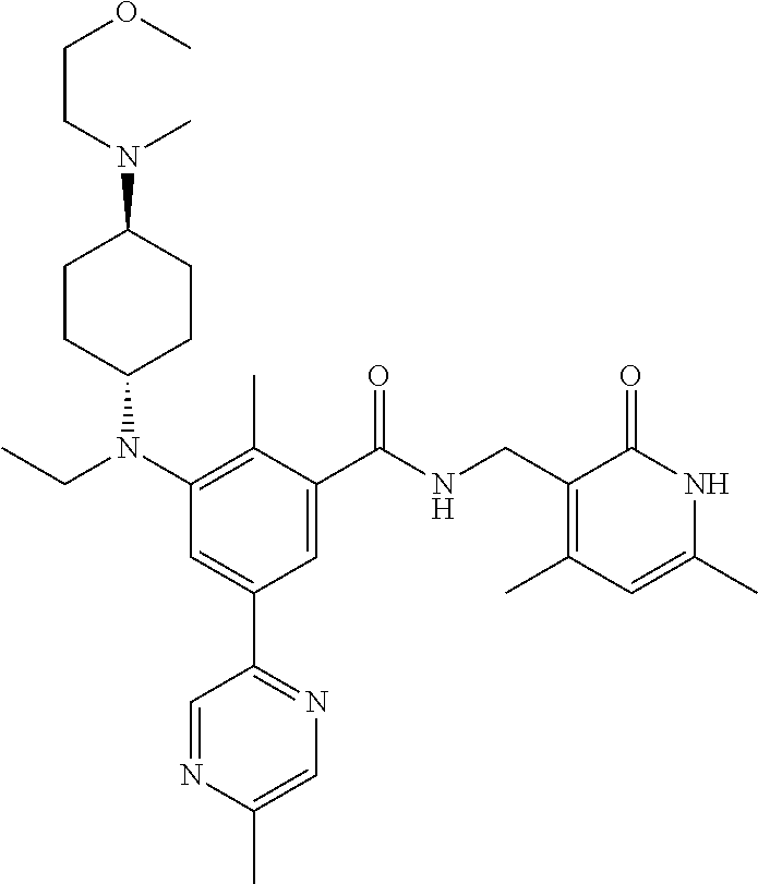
C1CC(N(CC)C2=C(C)C(C(=O)NCC3=C(C)C=C(C)NC3=O)=CC(C3=NC=C(C)N=C3)=C2)CCC1N(C)CCOC
